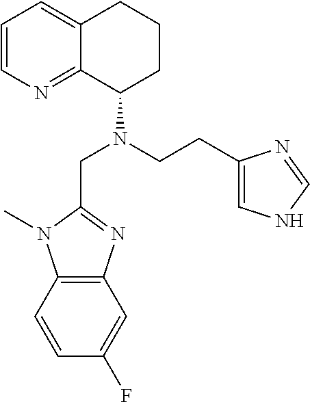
C1=CC2=C(C=C1F)N=C(CN(C1C3=NC=CC=C3CCC1)CCC1=CNC=N1)N2C
